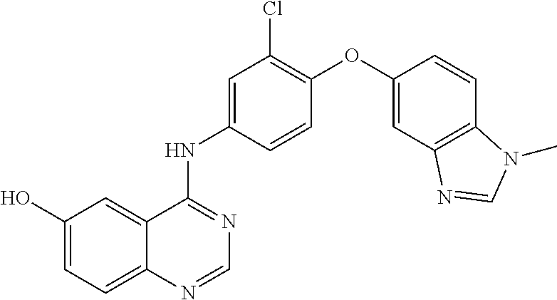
OC1=CC=C2C(=C1)C(NC1=CC(Cl)=C(OC3=CC4=C(C=C3)N(C)C=N4)C=C1)=NC=N2
